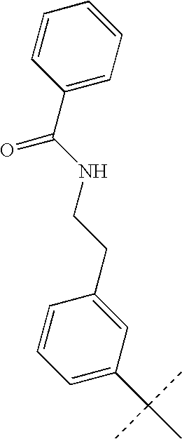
C1=C(C(C)(C)C)C=C(CCNC(C2=CC=CC=C2)=O)C=C1
